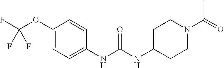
C1(NC(=O)NC2CCN(C(C)=O)CC2)=CC=C(OC(F)(F)F)C=C1
